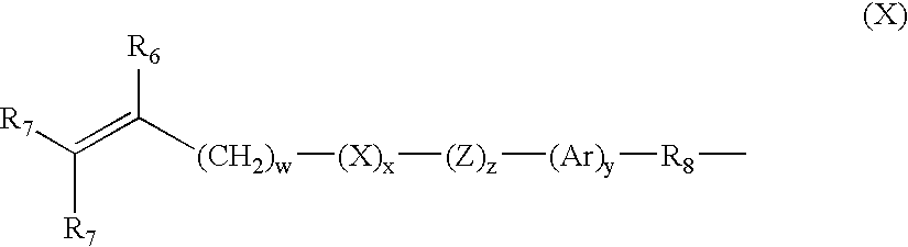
[R7]C(=C([(CH2)w][(X)x][(Z)z][(Ar)y][R8]C)[R6])[R7]
